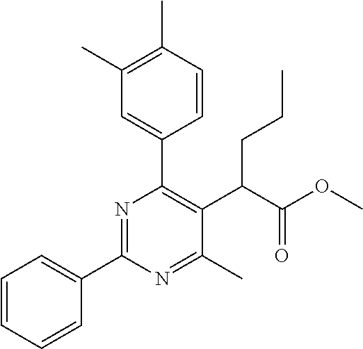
C1=CC=CC(C2=NC(C3=CC(C)=C(C)C=C3)=C(C(C(OC)=O)CCC)C(C)=N2)=C1
